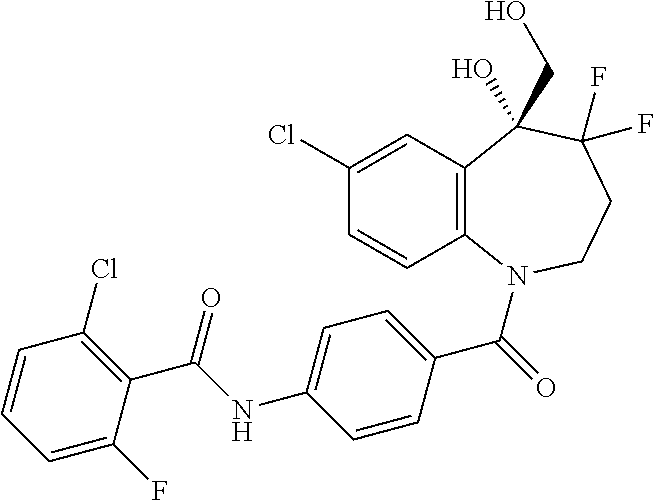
C1(Cl)=CC2=C(C=C1)N(C(=O)C1=CC=C(NC(C3=C(Cl)C=CC=C3F)=O)C=C1)CCC(F)(F)C2(O)CO
